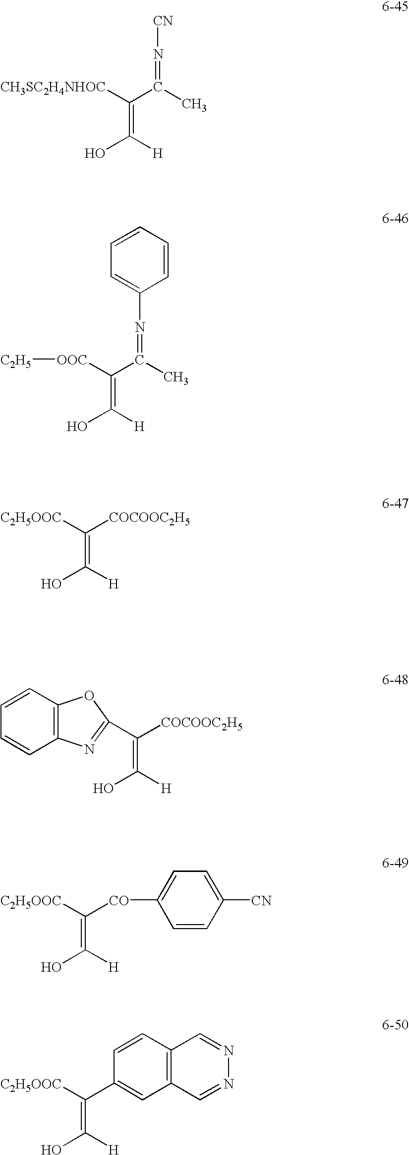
OC(=C(C(=N[CN])C)[CH3SC2H4NHOC])[H].OC(=C(C(=NC1=CC=CC=C1)C)[OOC][C2H5])[H].OC(=C([COCOOC2H5])[C2H5OOC])[H].OC(=C([COCOOC2H5])C1=NC2=C(O1)C=CC=C2)[H].OC(=C([CO]C1=CC=C([CN])C=C1)[C2H5OOC])[H].OC(=C(C1=CC2=C(C=C1)C=NN=C2)[C2H5OOC])[H]
